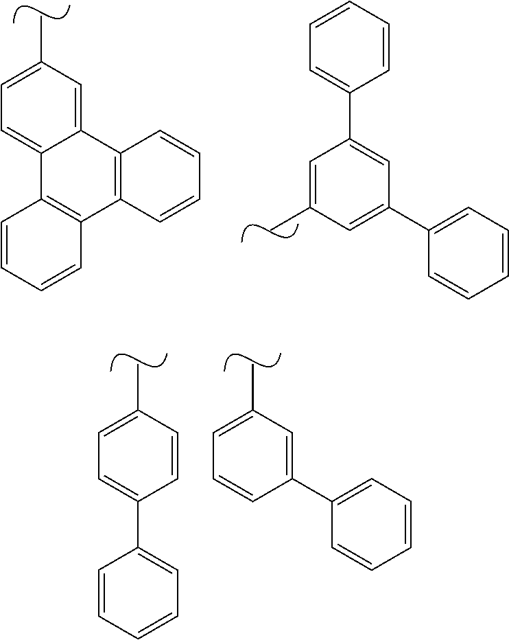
C1=C(C)C=C2C(=C1)C1=C(C3=C2C=CC=C3)C=CC=C1.C1=CC=CC(C2=CC(C3=CC=CC=C3)=CC(C)=C2)=C1.C1=C(C)C=CC(C2=CC=CC=C2)=C1.C1=C(C)C=C(C2=CC=CC=C2)C=C1
